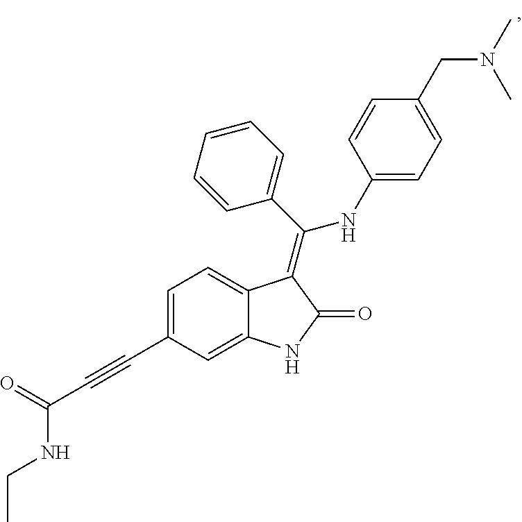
C1=CC(C(=C2C3=CC=C(C#CC(=O)NCC)C=C3NC2=O)NC2=CC=C(CN(C)C)C=C2)=CC=C1
